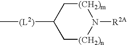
C1[(CH2)n]N([R2A])[(CH2)m]CC1[(L2)]C
